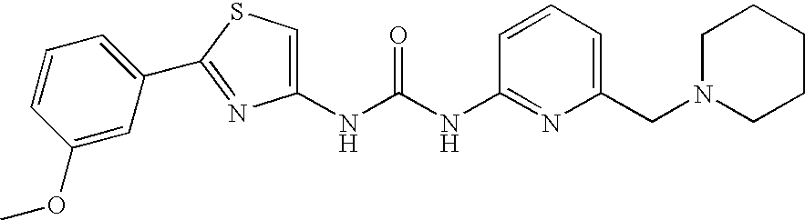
C1=CC=C(CN2CCCCC2)N=C1NC(NC1=CSC(C2=CC=CC(OC)=C2)=N1)=O
